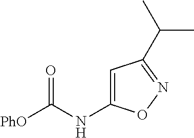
[PhO]C(NC1=CC(C(C)C)=NO1)=O
